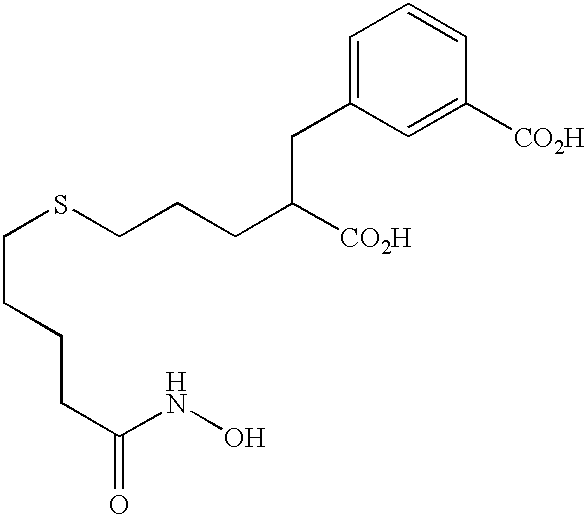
C(SCCCC([CO2H])CC1=CC=CC([CO2H])=C1)CCCC(=O)NO
